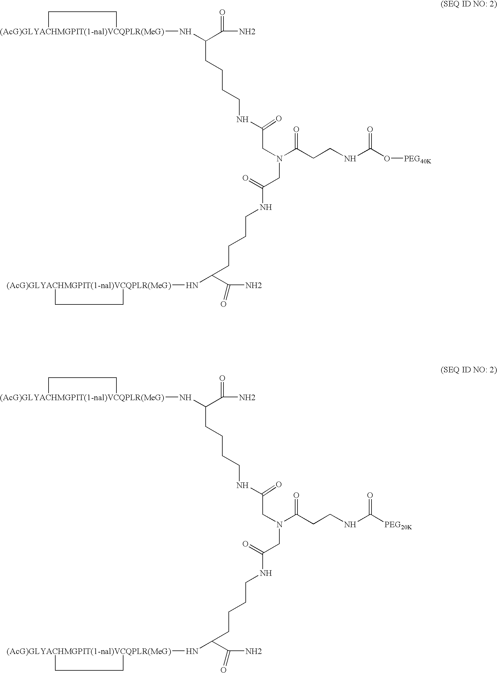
[(AcG)GLYACHMGPIT(1-nal)VCQPLR(MeG)]1(NC(C(N)=O)CCCCNC(CN(C(CCNC(=O)O[PEG40K])=O)CC(NCCCCC(N[(AcG)GLYACHMGPIT(1-nal)VCQPLR(MeG)]2CC2)C(N)=O)=O)=O)CC1.[(AcG)GLYACHMGPIT(1-nal)VCQPLR(MeG)]1(NC(C(N)=O)CCCCNC(CN(C(CCNC(=O)[PEG20K])=O)CC(NCCCCC(N[(AcG)GLYACHMGPIT(1-nal)VCQPLR(MeG)]2CC2)C(N)=O)=O)=O)CC1
